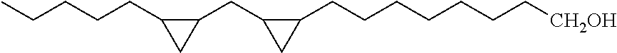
C(CCC1CC1CC1C(CCCCCCC[CH2OH])C1)CC
